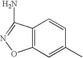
C1=C(C)C=CC2=C1ON=C2N
